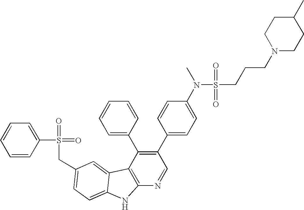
C(C1=CC=C2C(=C1)C1=C(N=CC(C3=CC=C(N(C)S(CCCN4CCC(C)CC4)(=O)=O)C=C3)=C1C1=CC=CC=C1)N2)S(=O)(=O)C1=CC=CC=C1
